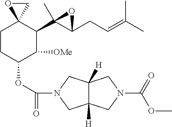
C1CC(OC(=O)N2CC3([H])C([H])(C2)CN(C(=O)OC)C3)C([OMe])C(C2(C)C(CC=C(C)C)O2)C12OC2
